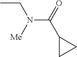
CCN(C(=O)C1CC1)[Me]
